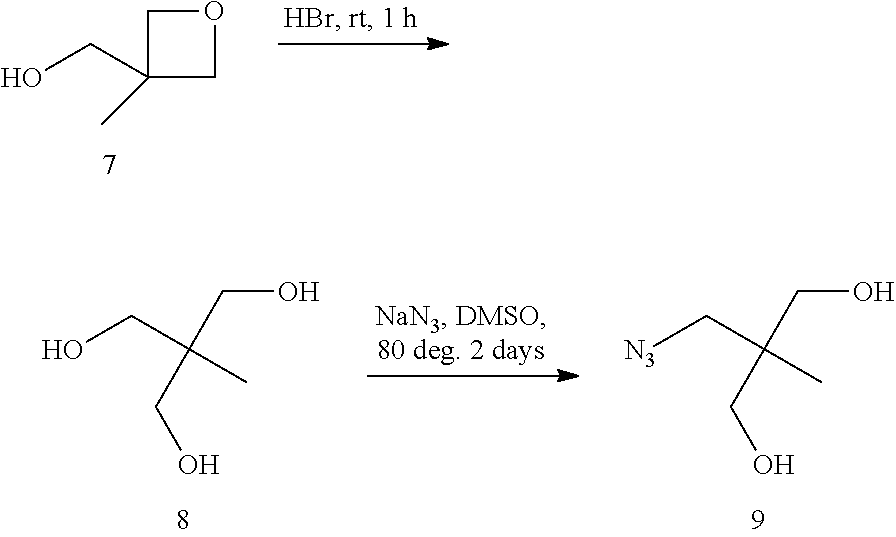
C1(CO)(C)COC1.C(CO)(C)(CO)CO.C(C[N3])(C)(CO)CO
